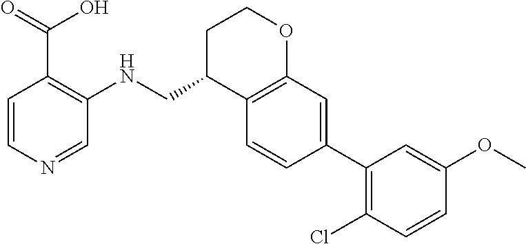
C1=CN=CC(NCC2C3=C(OCC2)C=C(C2=C(Cl)C=CC(OC)=C2)C=C3)=C1C(=O)O
